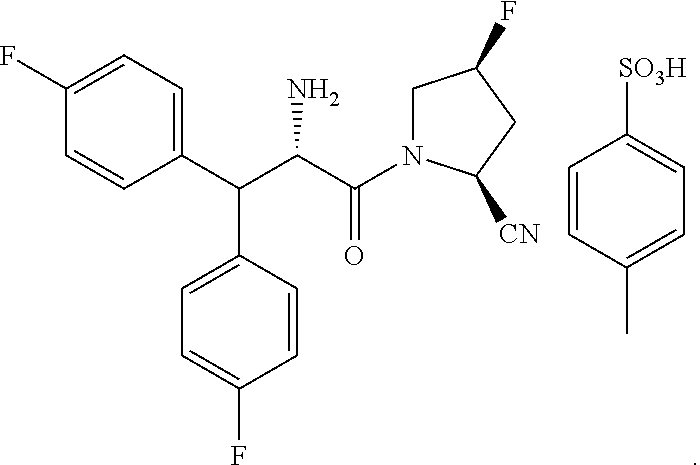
C1(C(C(C(=O)N2CC(F)CC2[CN])N)C2=CC=C(F)C=C2)=CC=C(F)C=C1.C1=CC(C)=CC=C1[SO3H]
